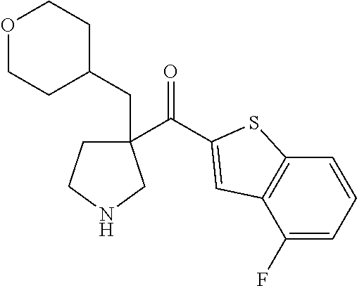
C1(F)=CC=CC2=C1C=C(C(=O)C1(CC3CCOCC3)CCNC1)S2
